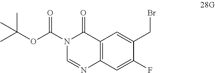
C12=C(C=C(F)C(CBr)=C1)N=CN(C(OC(C)(C)C)=O)C2=O
